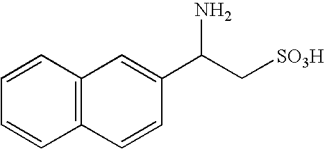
C1=CC2=C(C=C1C(C[SO3H])N)C=CC=C2
